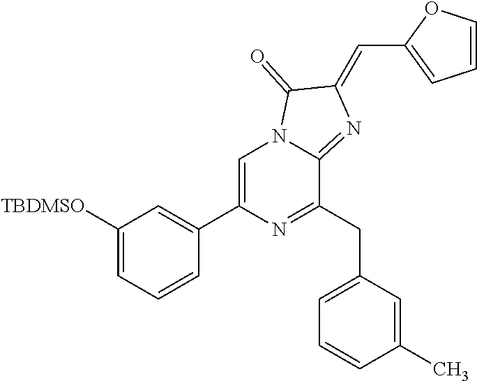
C1([TBDMSO])=CC=CC(C2=CN3C(=NC(=CC4=CC=CO4)C3=O)C(CC3=CC=CC(C)=C3)=N2)=C1
